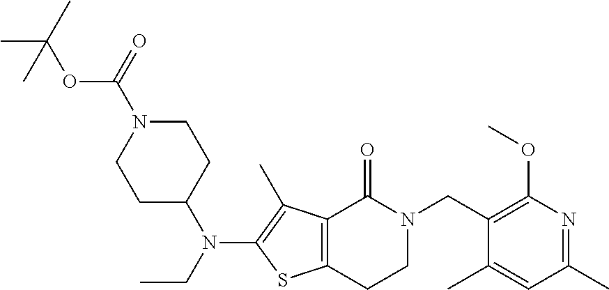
C(N1CCC(N(CC)C2=C(C)C3=C(S2)CCN(CC2=C(OC)N=C(C)C=C2C)C3=O)CC1)(=O)OC(C)(C)C
